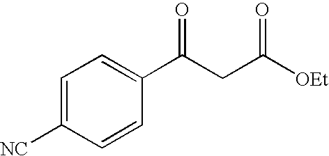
C1=C([NC])C=CC(C(CC([OEt])=O)=O)=C1
